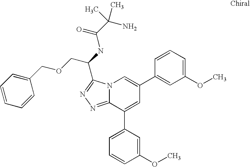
C12=NN=C(C(NC(C(N)(C)C)=O)COCC3=CC=CC=C3)N1C=C(C1=CC(OC)=CC=C1)C=C2C1=CC=CC(OC)=C1
